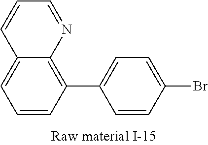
C1=CC(C2=CC=C(Br)C=C2)=C2C(=C1)C=CC=N2
